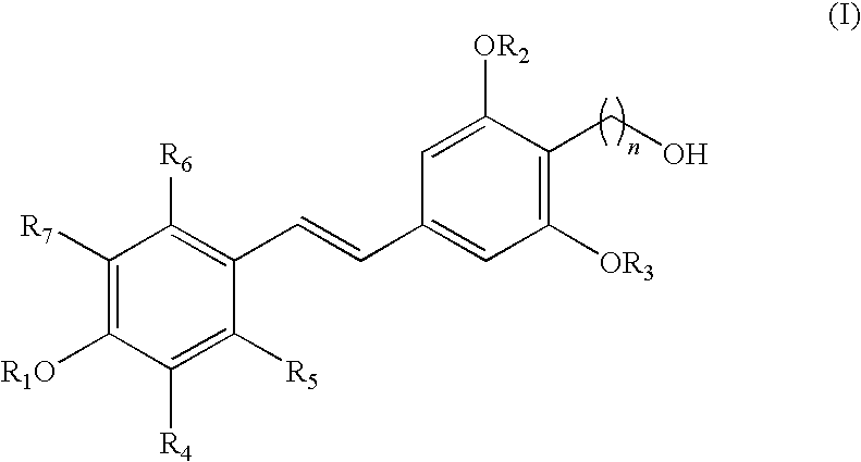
C1([R7])=C([R1O])C([R4])=C([R5])C(C=CC2=CC([OR3])=C(CO)C([OR2])=C2)=C1[R6]
